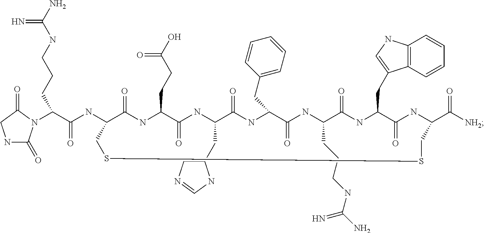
C1(NC(=O)C(N2C(=O)NCC2=O)CCCNC(N)=N)CSSCC(C(=O)[NH2])NC(=O)C(CC2=CNC3=C2C=CC=C3)NC(=O)C(CCCNC(=N)N)NC(=O)C(CC2=CC=CC=C2)NC(=O)C(CC2CN=CN2)NC(=O)C(CCC(=O)O)NC1=O
